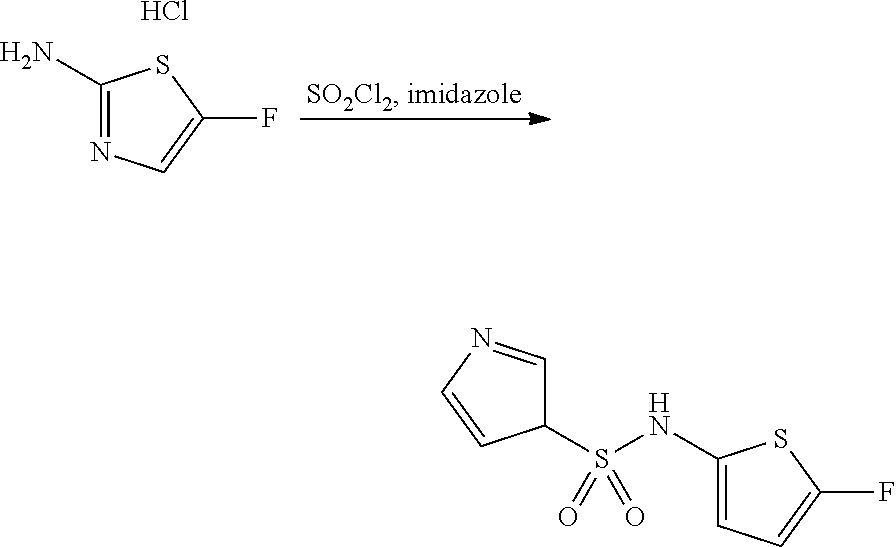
C1(N)=NC=C(F)S1.Cl.C1(S(NC2=CC=C(F)S2)(=O)=O)C=NC=C1
